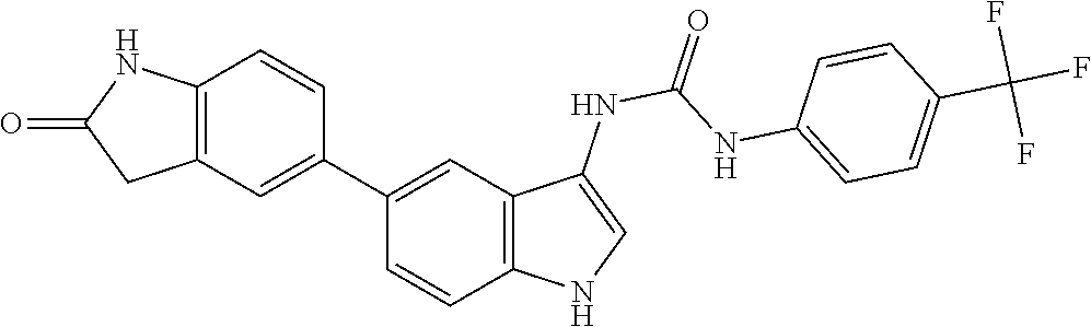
O=C(NC1=CNC2=C1C=C(C1=CC3=C(C=C1)NC(=O)C3)C=C2)NC1=CC=C(C(F)(F)F)C=C1
